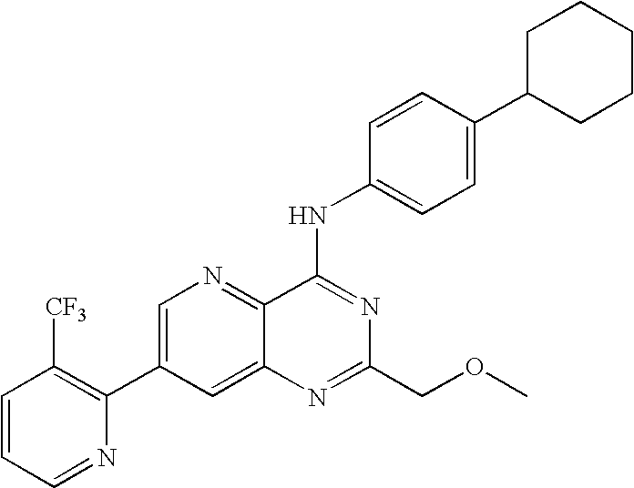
C1=CC=NC(C2=CN=C3C(=C2)N=C(COC)N=C3NC2=CC=C(C3CCCCC3)C=C2)=C1[CF3]
